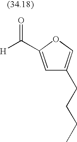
[H]C(=O)C1=CC(CCCC)=CO1
